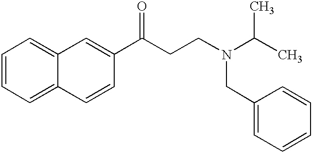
C1=CC=C2C(=C1)C=C(C(=O)CCN(CC1=CC=CC=C1)C(C)C)C=C2
